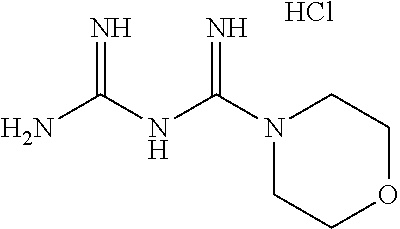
NC(NC(N1CCOCC1)=N)=N.Cl
